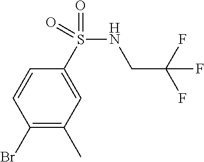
C1(Br)=C(C)C=C(S(NCC(F)(F)F)(=O)=O)C=C1
